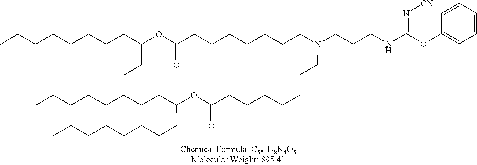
O(C(=O)CCCCCCCN(CCCCCCCC(OC(CC)CCCCCCCC)=O)CCCNC(OC1=CC=CC=C1)=N[CN])C(CCCCCCCC)CCCCCCCC
